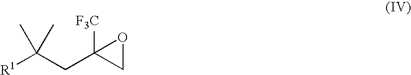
[R1]C(CC1([F3C])CO1)(C)C
